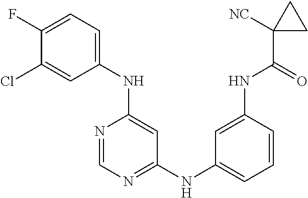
C1(F)=CC=C(NC2=CC(NC3=CC=CC(NC(C4([CN])CC4)=O)=C3)=NC=N2)C=C1Cl
